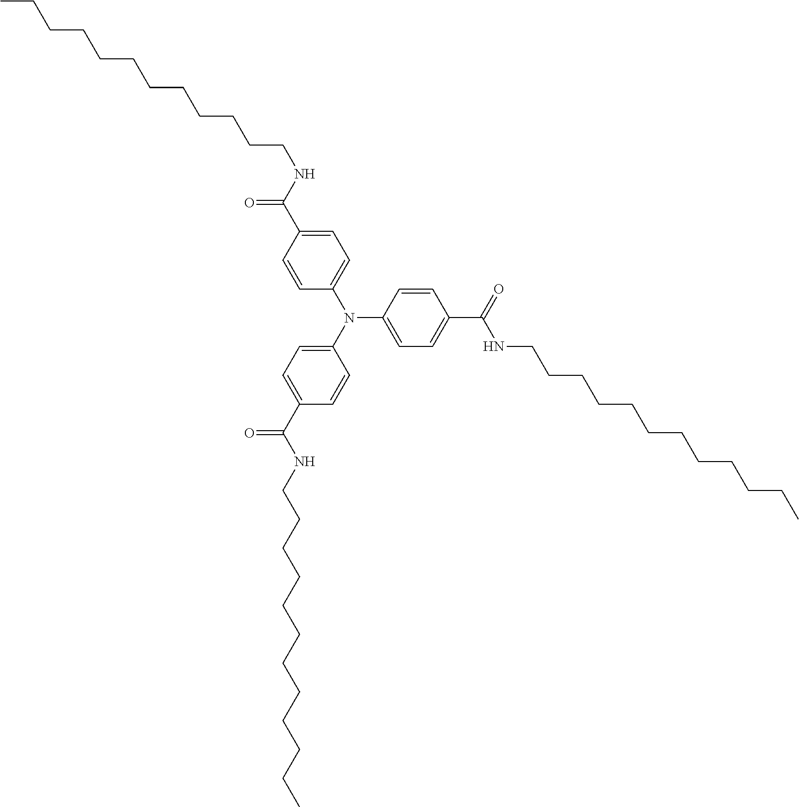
C(CCC)CCCCCCCCNC(C1=CC=C(N(C2=CC=C(C(NCCCCCCCCCCCC)=O)C=C2)C2=CC=C(C(=O)NCCCCCCCCCCCC)C=C2)C=C1)=O
